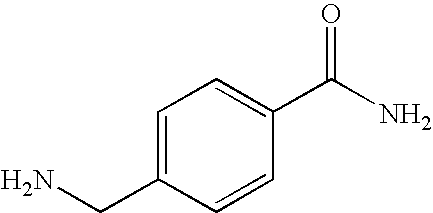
C1=C(CN)C=CC(C(N)=O)=C1
